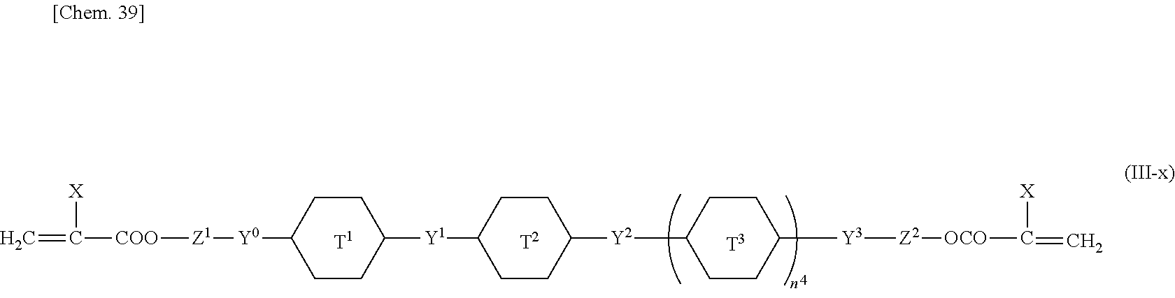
[X]C(=C)[COO][Z1][Y0]C1CCC([Y1]C2CCC([Y2]C3CCC([Y3][Z2][OCO]C([X])=C)CC3)CC2)CC1
